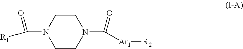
C1CN(C(=O)[Ar1][R2])CCN1C(=O)[R1]
